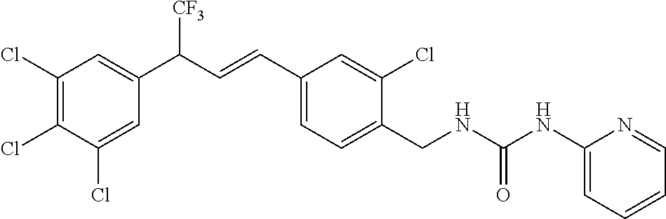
C1(Cl)=CC(C(C=CC2=CC=C(CNC(NC3=CC=CC=N3)=O)C(Cl)=C2)[CF3])=CC(Cl)=C1Cl
